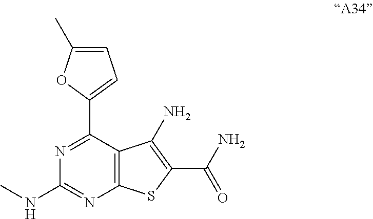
C12=C(C(C3=CC=C(C)O3)=NC(NC)=N1)C(N)=C(C(N)=O)S2
